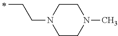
C(CN1CCN(C)CC1)C
